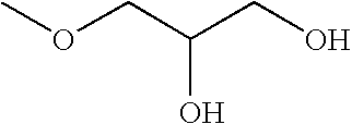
COCC(CO)O
